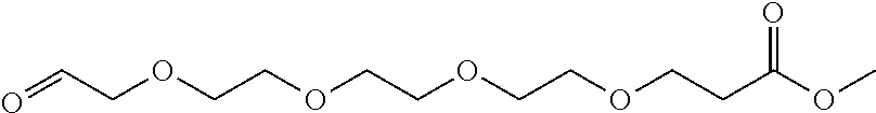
O=CCOCCOCCOCCOCCC(=O)OC
